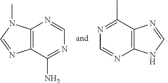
C12=C(C(N)=NC=N1)N=CN2C.C12=C(N=CN=C1C)NC=N2
